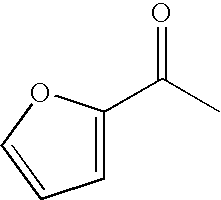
C1(C(C)=O)=CC=CO1
